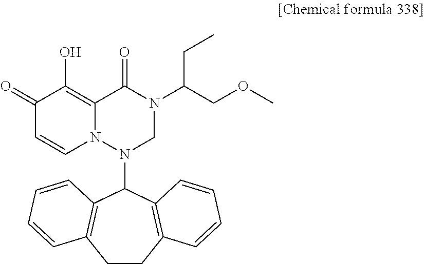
C1(=O)C=CN2C(=C1O)C(=O)N(C(COC)CC)CN2C1C2=C(CCC3=C1C=CC=C3)C=CC=C2
